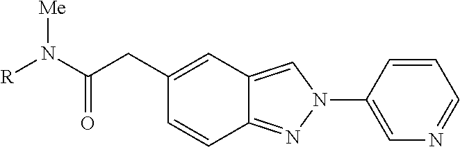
C1=C(CC(N([R])[Me])=O)C=CC2=NN(C3=CN=CC=C3)C=C12
